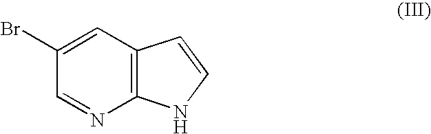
C1(Br)=CC2=C(N=C1)NC=C2
